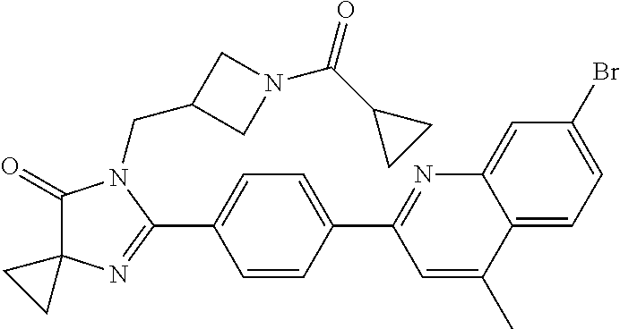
C1(=O)C2(N=C(C3=CC=C(C4=NC5=CC(Br)=CC=C5C(C)=C4)C=C3)N1CC1CN(C(C3CC3)=O)C1)CC2
